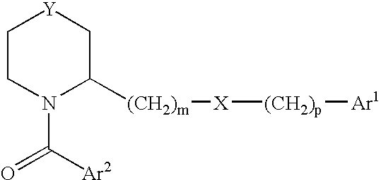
C1CN(C(=O)[Ar2])C([(CH2)m][X][(CH2)p][Ar1])C[Y]1
